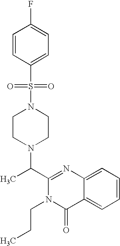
N1(S(C2=CC=C(F)C=C2)(=O)=O)CCN(C(C2=NC3=CC=CC=C3C(=O)N2CCC)C)CC1
